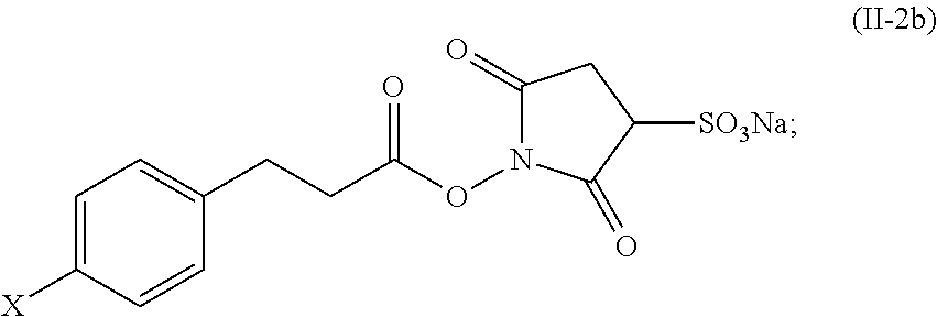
C1=C([X])C=CC(CCC(ON2C(=O)CC([SO3Na])C2=O)=O)=C1
